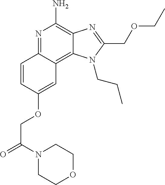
C1(OCC(=O)N2CCOCC2)=CC2=C3C(=C(N)N=C2C=C1)N=C(COCC)N3CCC
